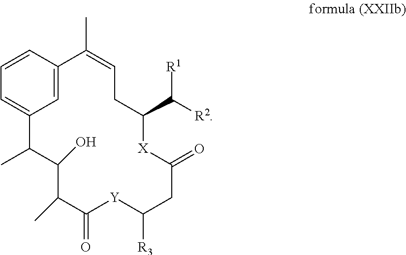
C12=CC(=CC=C1)C(C)C(O)C(C)C(=O)[Y]C([R3])CC(=O)[X]C(C([R2])[R1])CC=C2C
